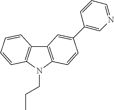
C12=C(N(CCC)C3=C1C=C(C1=CN=CC=C1)C=C3)C=CC=C2
